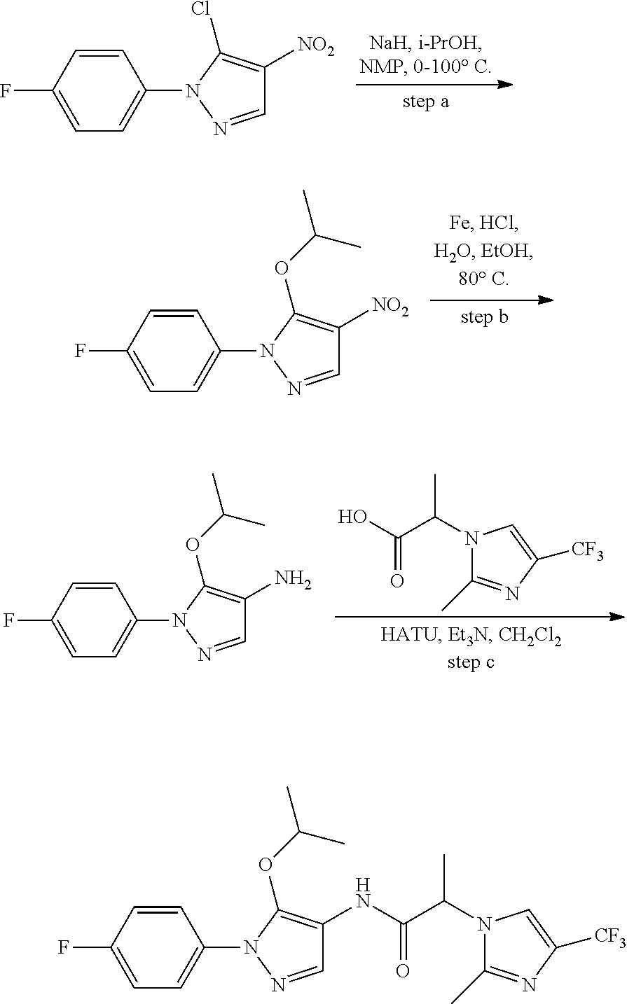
C1(F)=CC=C(N2N=CC([NO2])=C2Cl)C=C1.C1(F)=CC=C(N2N=CC([NO2])=C2OC(C)C)C=C1.C1(F)=CC=C(N2N=CC(N)=C2OC(C)C)C=C1.OC(C(N1C(C)=NC([CF3])=C1)C)=O.C1(NC(C(N2C(C)=NC([CF3])=C2)C)=O)=C(OC(C)C)N(C2=CC=C(F)C=C2)N=C1
